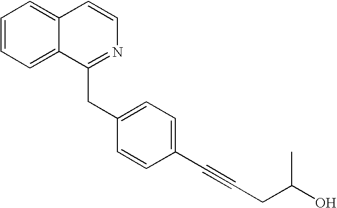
C1=CC=C2C(=C1)C=CN=C2CC1=CC=C(C#CCC(C)O)C=C1
